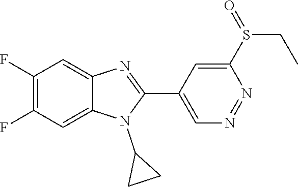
C1(F)=C(F)C=C2C(=C1)N=C(C1=CN=NC(S(=O)CC)=C1)N2C1CC1
